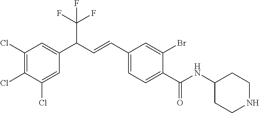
C1(Cl)=C(Cl)C(Cl)=CC(C(C(F)(F)F)C=CC2=CC=C(C(NC3CCNCC3)=O)C(Br)=C2)=C1
